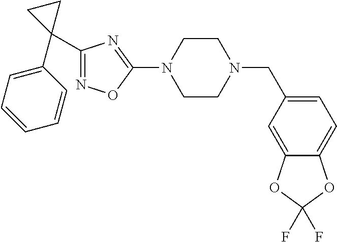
N1=C(C2(C3=CC=CC=C3)CC2)N=C(N2CCN(CC3=CC=C4C(=C3)OC(F)(F)O4)CC2)O1
